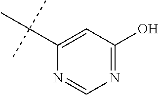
N1=C(O)C=C(C(C)(C)C)N=C1
